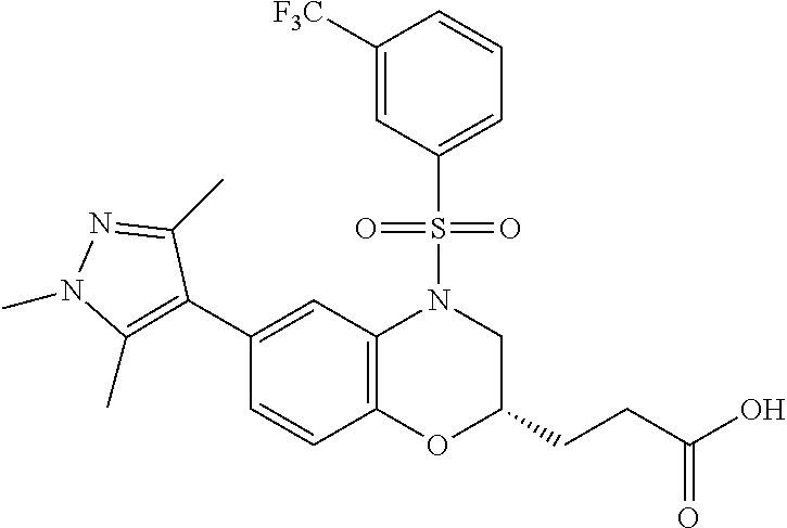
C1(C2=C(C)N(C)N=C2C)=CC2=C(C=C1)OC(CCC(O)=O)CN2S(C1=CC=CC([F3C])=C1)(=O)=O
